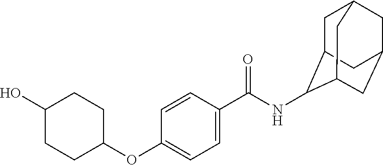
OC1CCC(OC2=CC=C(C(NC3C4CC5CC(CC3C5)C4)=O)C=C2)CC1
